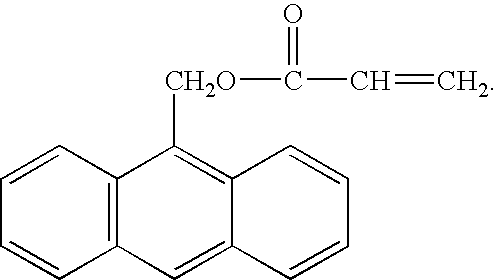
C1=CC2=C(C=C1)C([CH2O]C(C=C)=O)=C1C(=C2)C=CC=C1
